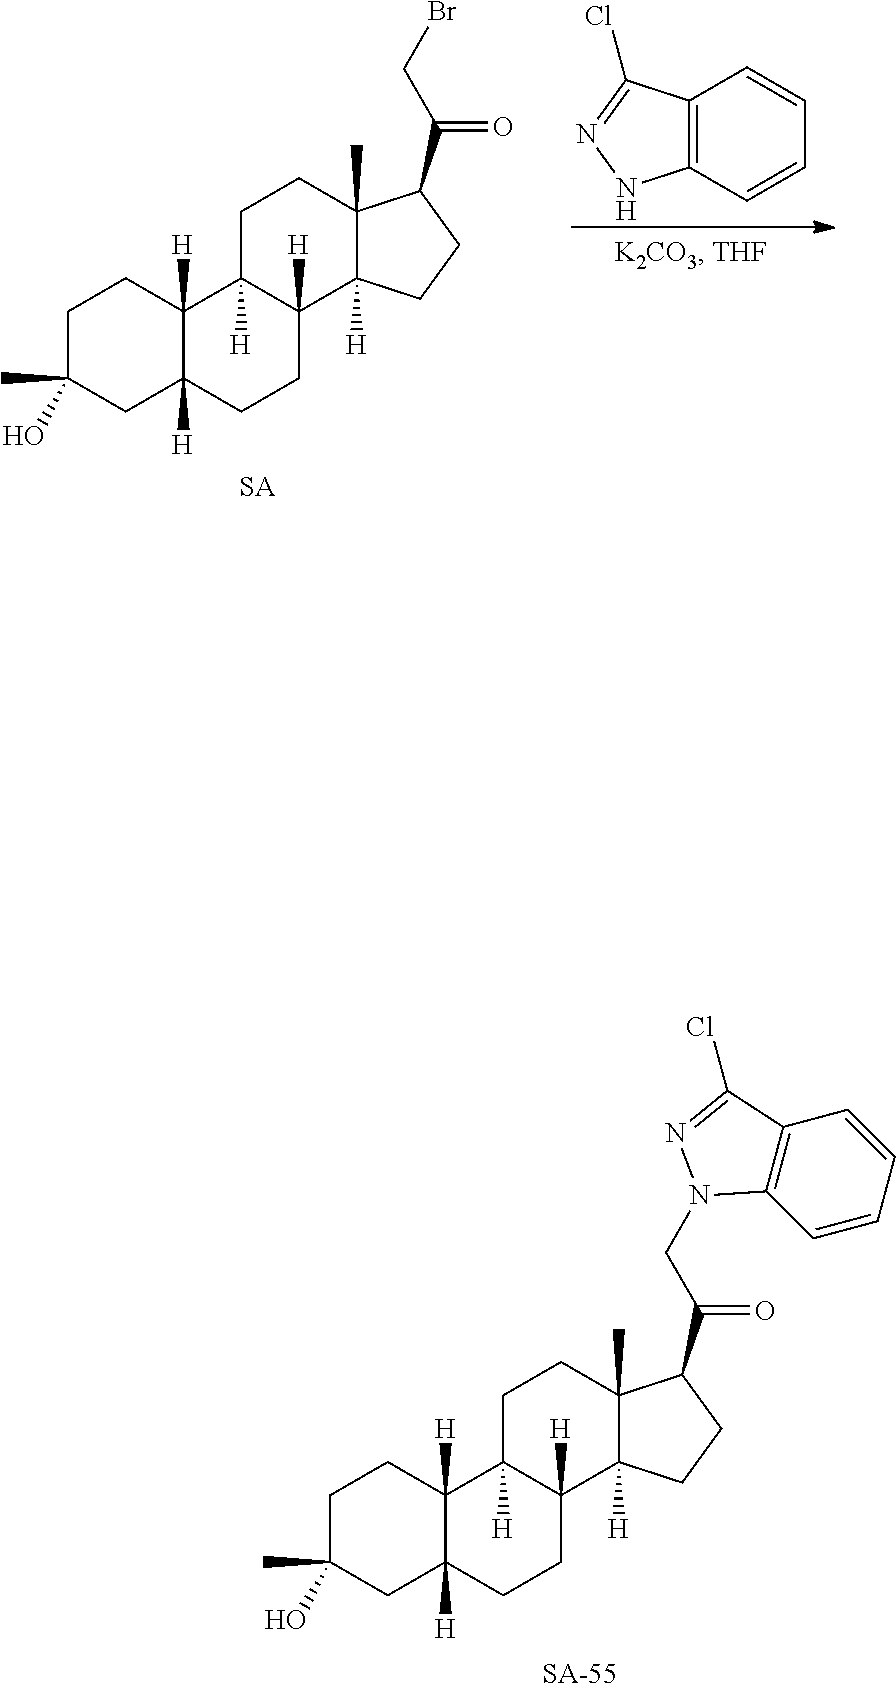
C1=CC2=C(C=C1)C(Cl)=NN2.C1C(O)(C)CC2([H])C([H])(C1)C1([H])C([H])(CC2)C2([H])C(C)(CC1)C(C(CBr)=O)CC2.C1C(O)(C)CC2([H])C([H])(C1)C1([H])C([H])(CC2)C2([H])C(C)(CC1)C(C(CN1C3=C(C=CC=C3)C(Cl)=N1)=O)CC2
